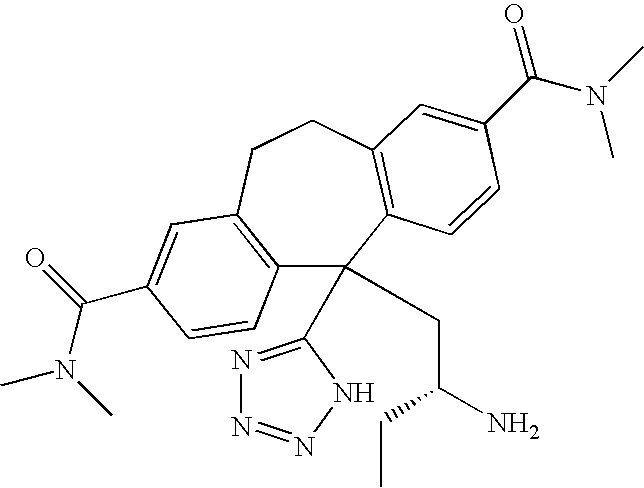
C12=C(CCC3=C(C1(C1=NN=NN1)CC(CC)N)C=CC(C(N(C)C)=O)=C3)C=C(C(=O)N(C)C)C=C2
